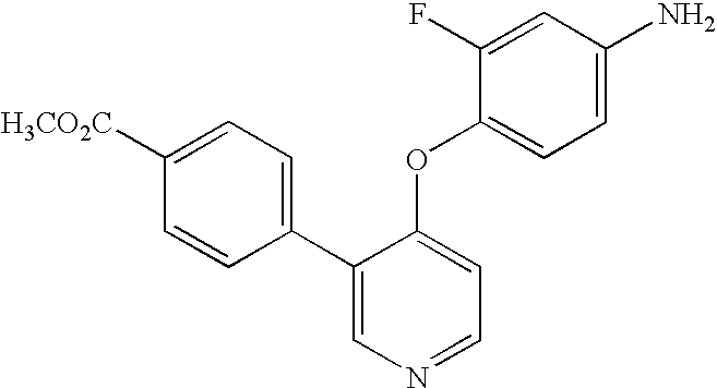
[H3CO2C]C1=CC=C(C2=CN=CC=C2OC2=CC=C(N)C=C2F)C=C1
